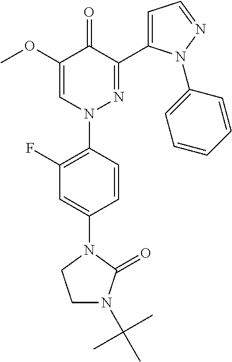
C1=C(N2CCN(C(C)(C)C)C2=O)C=CC(N2N=C(C3=CC=NN3C3=CC=CC=C3)C(=O)C(OC)=C2)=C1F
